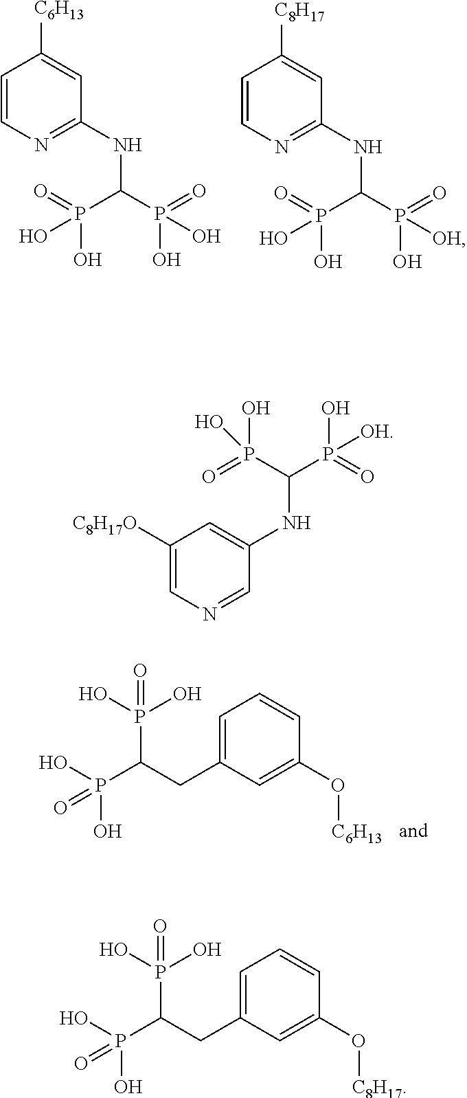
C1(NC(P([OH])(O)=O)P(=O)(O)O)=NC=CC([C8H17])=C1.C1(NC(P(O)(O)=O)P(=O)(O)O)=NC=CC([C6H13])=C1.P(C(CC1=CC=CC(O[C6H13])=C1)P(O)(O)=O)(O)(O)=O.C1(NC(P([OH])(O)=O)P(=O)(O)O)=CC([C8H17O])=CN=C1.P(C(CC1=CC=CC(O[C8H17])=C1)P(O)(O)=O)(O)(O)=O
